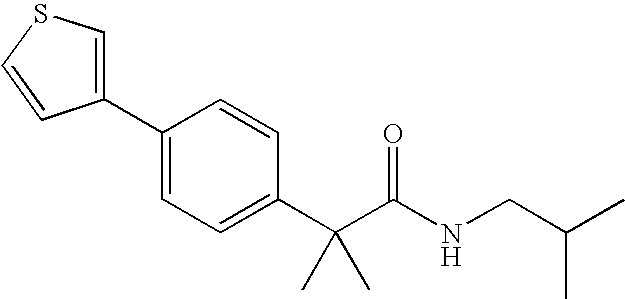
C1(C2=CSC=C2)=CC=C(C(C(NCC(C)C)=O)(C)C)C=C1
